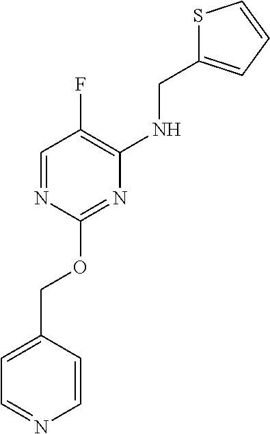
C1=C(COC2=NC(NCC3=CC=CS3)=C(F)C=N2)C=CN=C1
